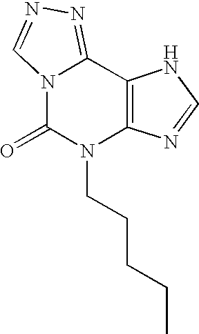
N12C(=O)N(CCCCC)C3=C(C1=NN=C2)NC=N3
